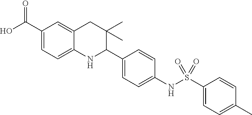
OC(C1=CC=C2C(=C1)CC(C)(C)C(C1=CC=C(NS(C3=CC=C(C)C=C3)(=O)=O)C=C1)N2)=O
